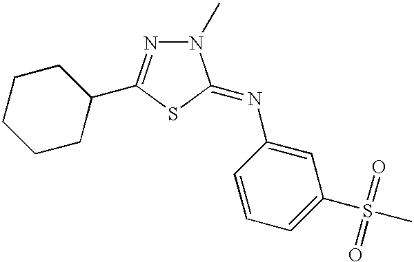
C1CC(C2=NN(C)C(=NC3=CC(S(C)(=O)=O)=CC=C3)S2)CCC1
